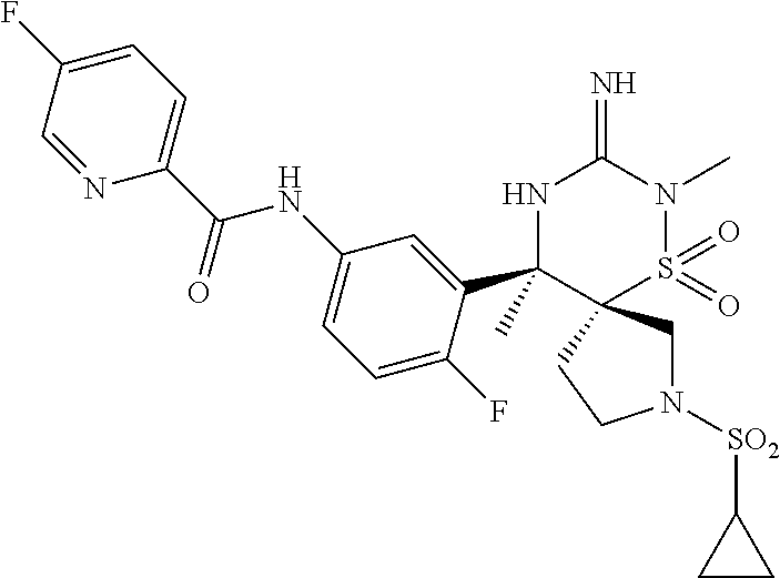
N1([SO2]C2CC2)CC2(CC1)S(=O)(=O)N(C)C(=N)NC2(C1=CC(NC(C2=CC=C(F)C=N2)=O)=CC=C1F)C
